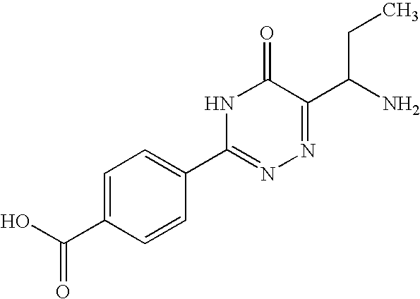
C1=C(C(O)=O)C=CC(C2=NN=C(C(N)CC)C(=O)N2)=C1
